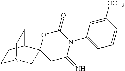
C1N2CC3(C(C1)CC2)CC(=N)N(C1=CC=CC([OCH3])=C1)C(=O)O3
